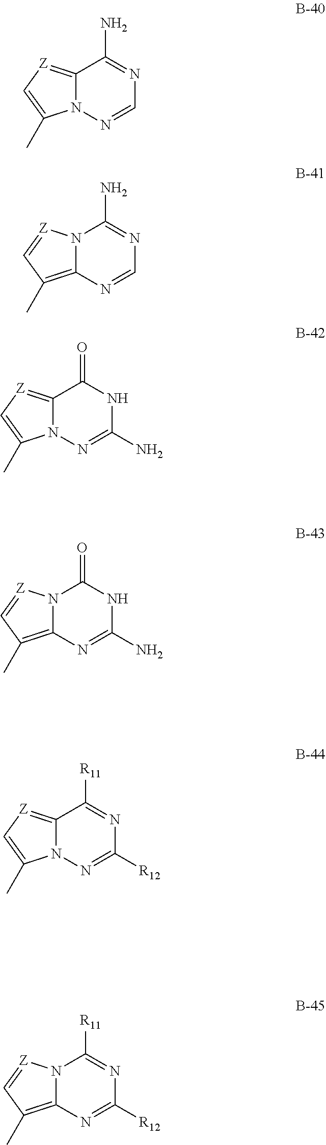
C12=[Z]C=C(C)N1N=CN=C2N.N12C(=C(C)C=[Z]1)N=CN=C2N.C12=[Z]C=C(C)N1N=C(N)NC2=O.N12C(=C(C)C=[Z]1)N=C(N)NC2=O.C12=[Z]C=C(C)N1N=C([R12])N=C2[R11].N12C(=C(C)C=[Z]1)N=C([R12])N=C2[R11]
